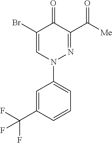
N1(C2=CC=CC(C(F)(F)F)=C2)N=C(C([Me])=O)C(=O)C(Br)=C1
